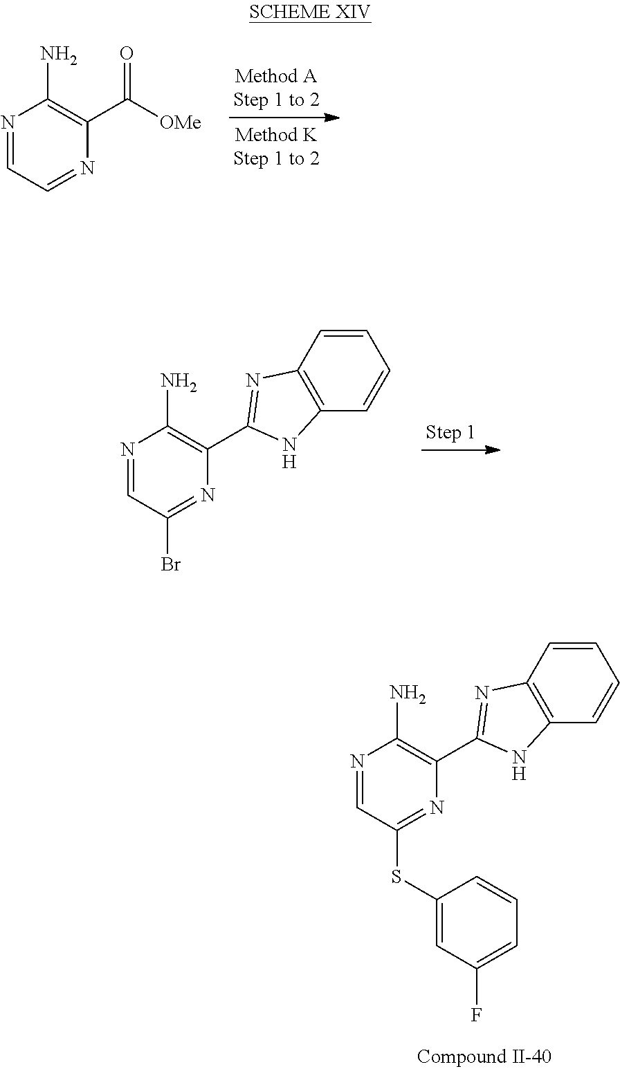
N1=CC(Br)=NC(C2=NC3=C(C=CC=C3)N2)=C1N.N1=CC=NC(C([OMe])=O)=C1N.N1=CC(SC2=CC(F)=CC=C2)=NC(C2=NC3=C(C=CC=C3)N2)=C1N
